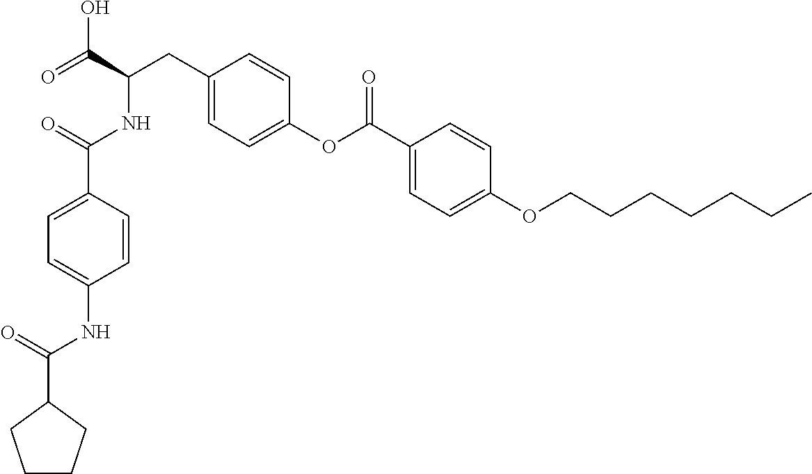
C1=CC(C(OC2=CC=C(CC(C(=O)O)NC(C3=CC=C(NC(=O)C4CCCC4)C=C3)=O)C=C2)=O)=CC=C1OCCCCCCC
